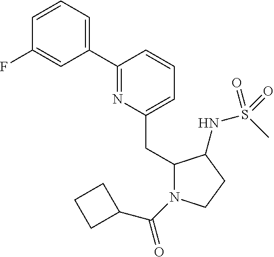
C1(C2=CC=CC(F)=C2)=NC(CC2N(C(=O)C3CCC3)CCC2NS(C)(=O)=O)=CC=C1
